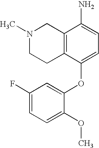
N1(C)CCC2=C(C1)C(N)=CC=C2OC1=CC(F)=CC=C1OC
